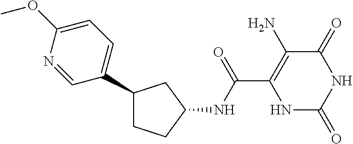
C1(NC(C2=C(N)C(=O)NC(=O)N2)=O)CC(C2=CC=C(OC)N=C2)CC1
